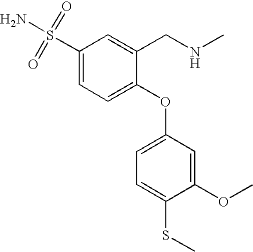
C1(S(=O)(=O)N)=CC=C(OC2=CC=C(SC)C(OC)=C2)C(CNC)=C1
